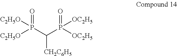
O=P(C(P([OC2H5])([OC2H5])=O)[CH2C6H5])([C2H5O])[C2H5O]
